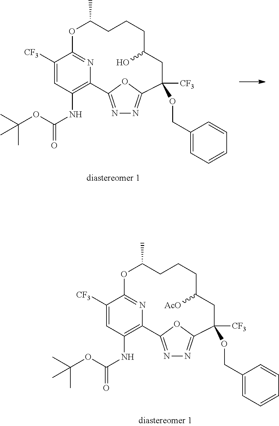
N1=C2OC(=N1)C([CF3])(OCC1=CC=CC=C1)CC([AcO])CCCC(C)OC1=NC2=C(NC(=O)OC(C)(C)C)C=C1[CF3].N1=C2OC(=N1)C([CF3])(OCC1=CC=CC=C1)CC(O)CCCC(C)OC1=NC2=C(NC(=O)OC(C)(C)C)C=C1[CF3]
